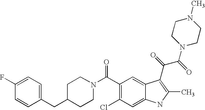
C1(F)=CC=C(CC2CCN(C(C3=C(Cl)C=C4C(=C3)C(C(=O)C(=O)N3CCN(C)CC3)=C(C)N4)=O)CC2)C=C1
